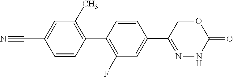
C1=CC(C2=NNC(=O)OC2)=CC(F)=C1C1=C(C)C=C(C#N)C=C1
